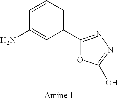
C1(C2=NN=C(O)O2)=CC=CC(N)=C1
